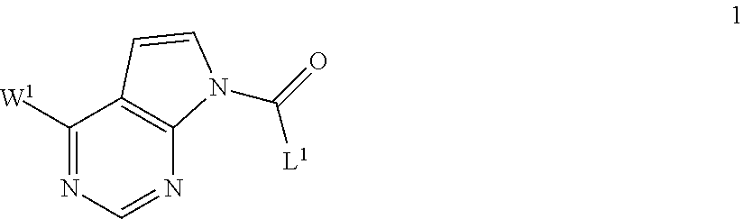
C1([W1])=NC=NC2=C1C=CN2C(=O)[L1]
